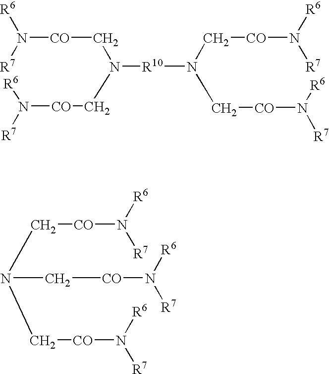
N([CO]CN([R10]N(C[CO]N([R6])[R7])C[CO]N([R6])[R7])C[CO]N([R6])[R7])([R6])[R7].C(N(C[CO]N([R6])[R7])C[CO]N([R6])[R7])[CO]N([R6])[R7]
